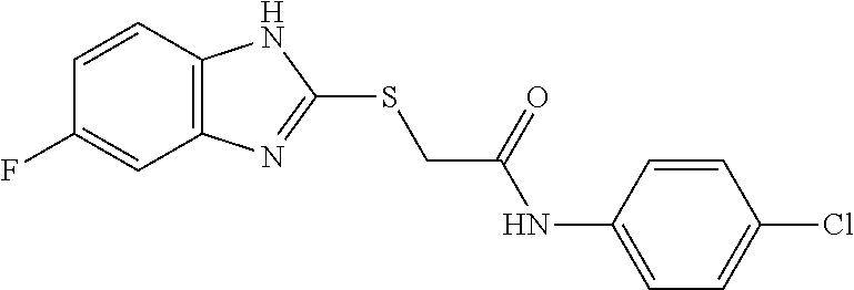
C12=C(C=CC(F)=C1)NC(SCC(NC1=CC=C(Cl)C=C1)=O)=N2
